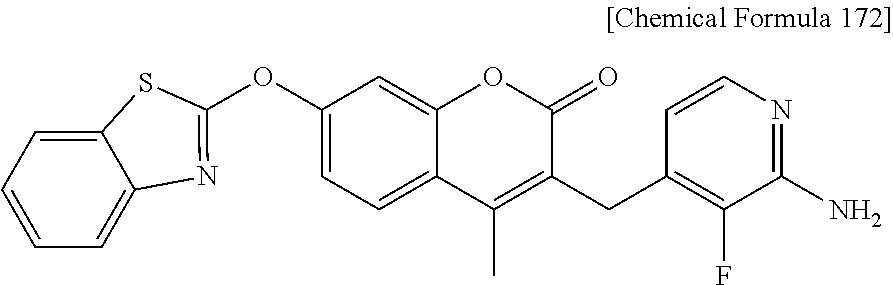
O(C1=CC=C2C(=C1)OC(=O)C(CC1=C(F)C(N)=NC=C1)=C2C)C1=NC2=CC=CC=C2S1
